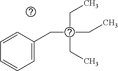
C1=CC(CC(CC)(CC)CC)=CC=C1
